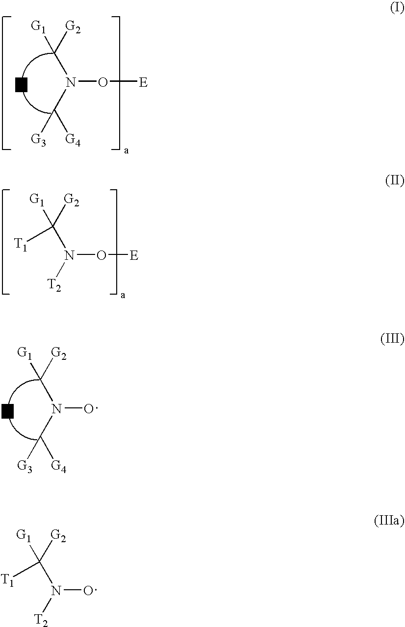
O([E])N(C([G2])[G1])C([G4])[G3].[T].[E]ON([T2])C([G2])([G1])[T1].ON(C([G2])[G1])C([G4])[G3].[T].ON([T2])C([G2])([G1])[T1]
